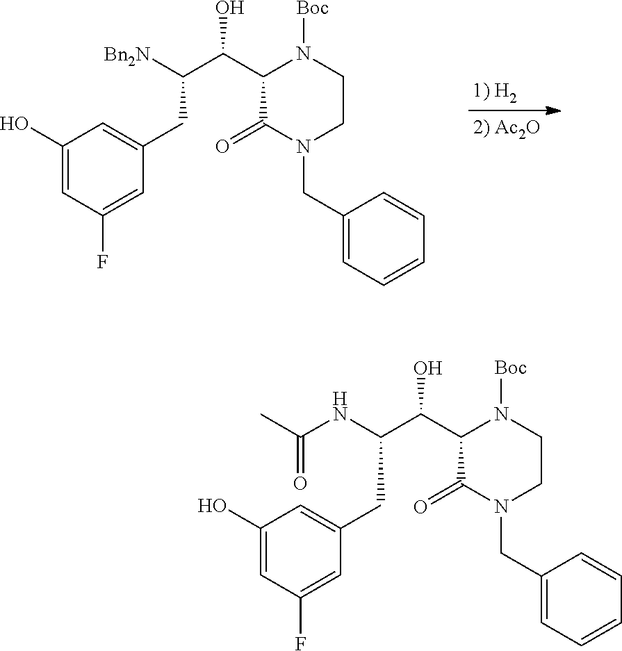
C1(O)=CC(F)=CC(CC(C(C2C(=O)N(CC3=CC=CC=C3)CCN2[Boc])O)[Bn2N])=C1.C1(O)=CC(F)=CC(CC(C(C2C(=O)N(CC3=CC=CC=C3)CCN2[Boc])O)NC(C)=O)=C1
